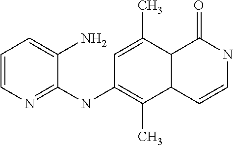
C1=CN=C(NC2=C(C)C3C(C(C)=C2)C(=O)NC=C3)C(N)=C1
